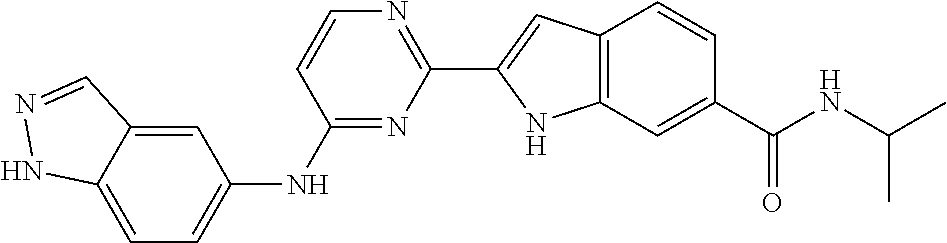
C1(C2=NC=CC(NC3=CC=C4C(=C3)C=NN4)=N2)=CC2=C(N1)C=C(C(NC(C)C)=O)C=C2
